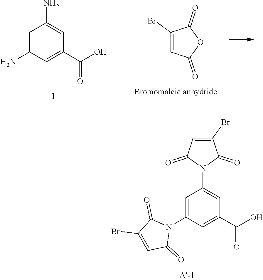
C1=C(N)C=C(C(O)=O)C=C1N.C1(Br)=CC(=O)OC1=O.C1=C(N2C(=O)C(Br)=CC2=O)C=C(C(O)=O)C=C1N1C(=O)C(Br)=CC1=O
